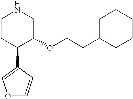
C1CC(C2=COC=C2)C(OCCC2CCCCC2)CN1
